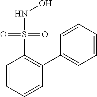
C1=CC=CC(C2=CC=CC=C2)=C1S(=O)(=O)NO
